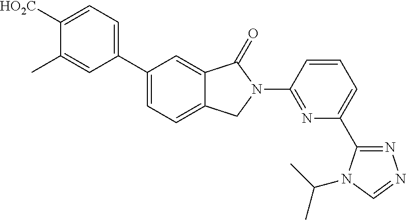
C1(C2=CC=C3C(=C2)C(=O)N(C2=NC(C4=NN=CN4C(C)C)=CC=C2)C3)=CC=C([HO2C])C(C)=C1
